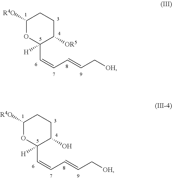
C1([R4O])OC([H])(C=CC=CC[OH])C([OR5])CC1.C1([R4O])OC([H])(C=CC=CC[OH])C(O)CC1
